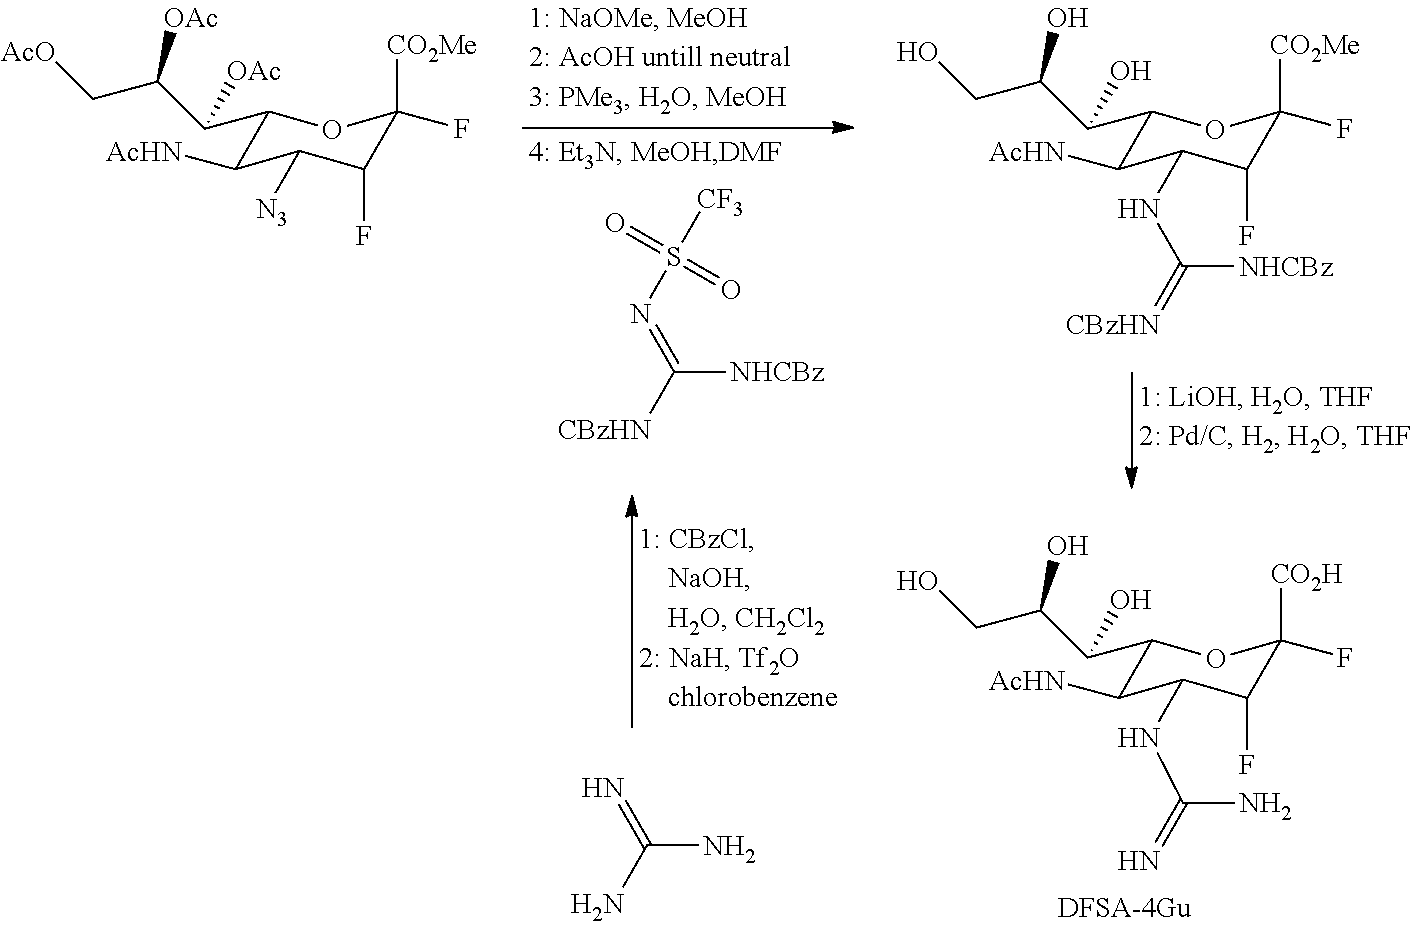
C1(C(C(CO)O)O)C([AcHN])C(NC(=N)N)C(F)C([CO2H])(F)O1.NC(=N)N.C1(C(C(C[AcO])[OAc])[OAc])C([AcHN])C([N3])C(F)C([CO2Me])(F)O1.C([NHCBz])([CBzHN])=NS([CF3])(=O)=O.C1(C(C(CO)O)O)C([AcHN])C(NC(=[CBzHN])[NHCBz])C(F)C([CO2Me])(F)O1
